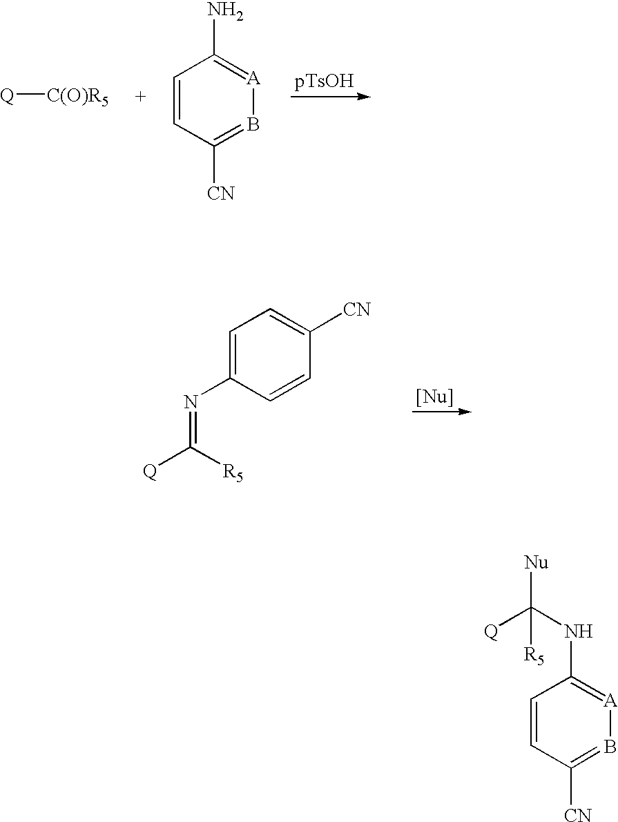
C1=CC([CN])=CC=C1N=C([R5])[Q].[A]1=C(N)C=CC([CN])=B1.[C(O)R5][Q].[Nu]C([Q])(NC1=[A]B=C([CN])C=C1)[R5]
